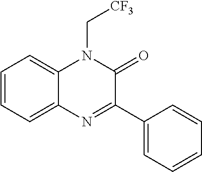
C1=CC=C2C(=C1)N(C[CF3])C(=O)C(C1=CC=CC=C1)=N2
